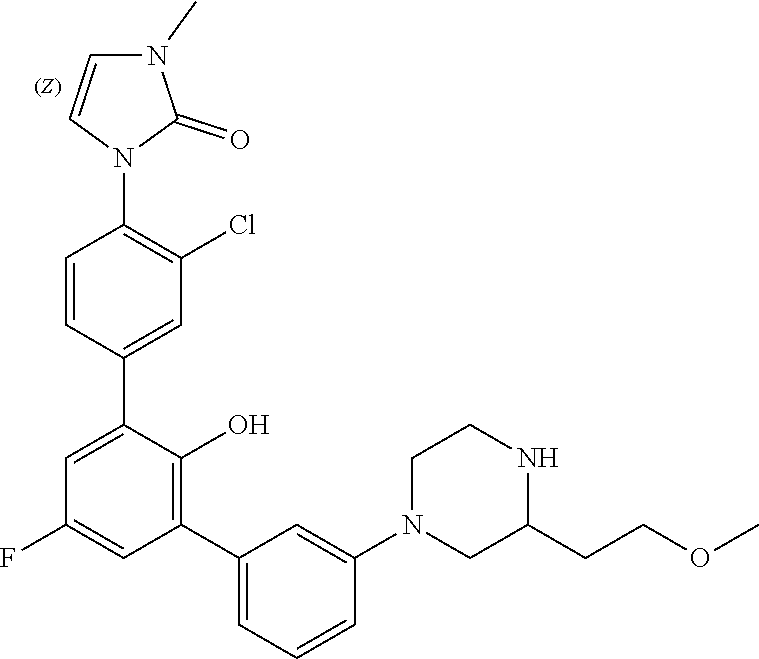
C1(CCOC)CN(C2=CC(C3=C(O)C(C4=CC(Cl)=C(N5C=CN(C)C5=O)C=C4)=CC(F)=C3)=CC=C2)CCN1
